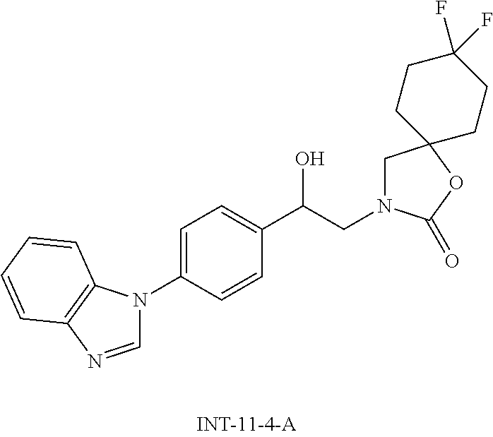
C1=NC2=C(N1C1=CC=C(C(CN3CC4(OC3=O)CCC(F)(F)CC4)O)C=C1)C=CC=C2
